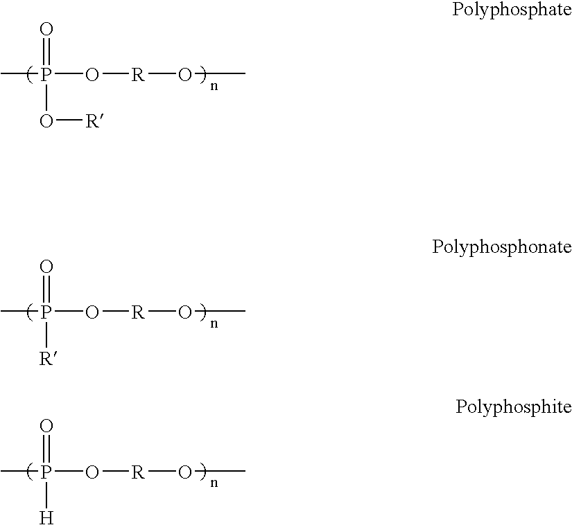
CP(O[R]OC)(O[R])=O.CP(O[R]OC)([R])=O.CP(O[R]OC)([H])=O
